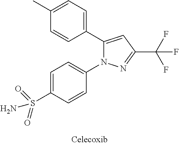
C1(C)=CC=C(C2=CC(C(F)(F)F)=NN2C2=CC=C(S(N)(=O)=O)C=C2)C=C1
